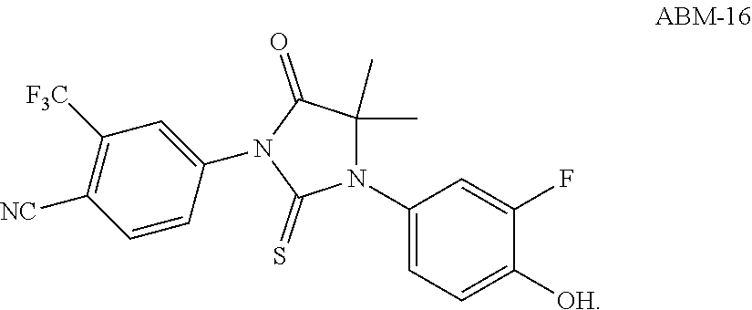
N1(C2=CC=C([OH])C(F)=C2)C(C)(C)C(=O)N(C2=CC([F3C])=C([NC])C=C2)C1=S
